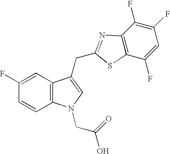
C1=CC2=C(C=C1F)C(CC1=NC3=C(C(F)=CC(F)=C3F)S1)=CN2CC(O)=O
